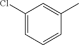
C1=C(Cl)C=C(C)C=C1
